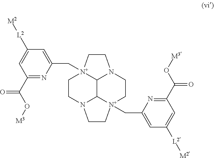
C1CN2CC[N+]3(CC4=CC([L2][M2])=CC(C(O[M3])=O)=N4)CCN4CC[N+]1(CC1=CC([L2][M2])=CC(C(O[M3])=O)=N1)C4C23
